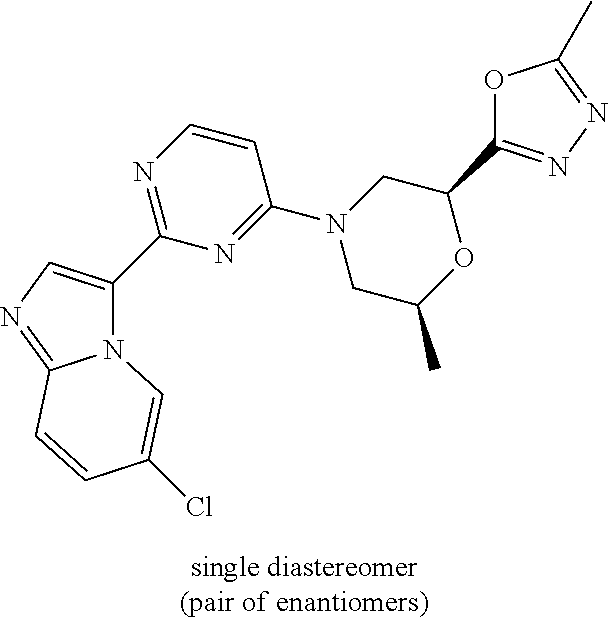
N12C(=NC=C1C1=NC=CC(N3CC(C)OC(C4=NN=C(C)O4)C3)=N1)C=CC(Cl)=C2
